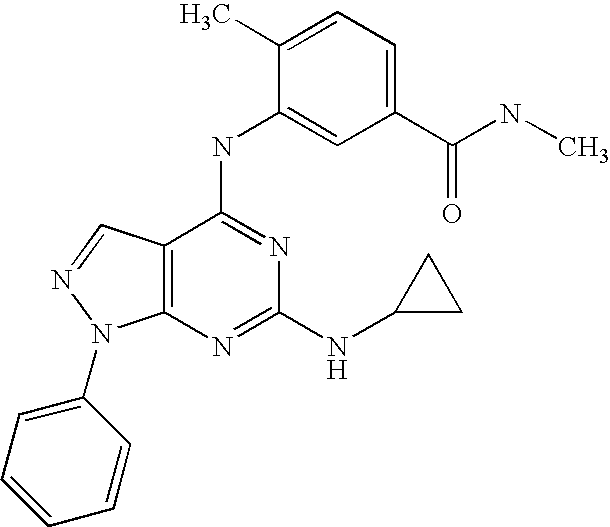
C12=C(C(NC3=CC(C(NC)=O)=CC=C3C)=NC(NC3CC3)=N1)C=NN2C1=CC=CC=C1
